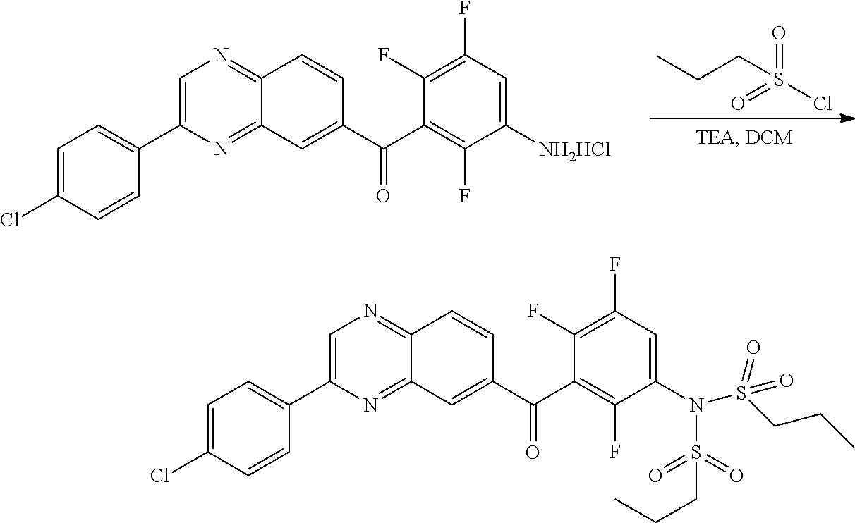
C1=C(C2=CC=C(Cl)C=C2)N=C2C(=N1)C=CC(C(C1=C(F)C([NH2HCl])=CC(F)=C1F)=O)=C2.CCCS(Cl)(=O)=O.C1=C(C2=CC=C(Cl)C=C2)N=C2C(=N1)C=CC(C(C1=C(F)C(N(S(=O)(=O)CCC)S(=O)(=O)CCC)=CC(F)=C1F)=O)=C2
